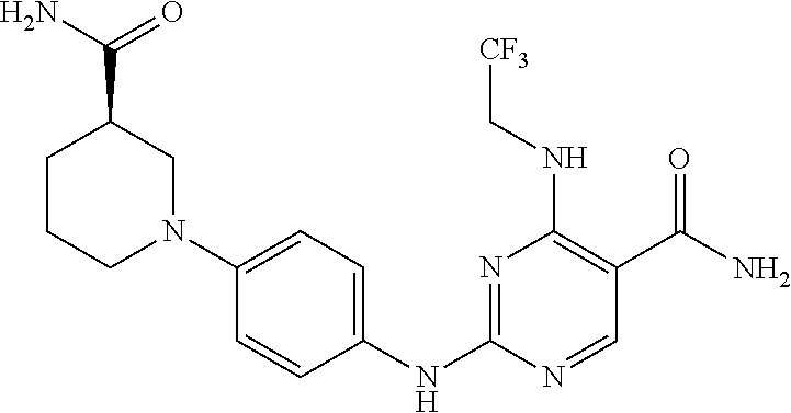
N1=C(NC2=CC=C(N3CC(C(=O)N)CCC3)C=C2)N=CC(C(N)=O)=C1NC[CF3]
